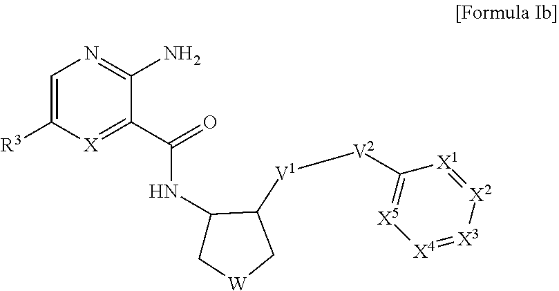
C1=C([R3])[X]=C(C(NC2C[W]CC2[V1][V2]C2=[X5][X4]=[X3][X2]=[X1]2)=O)C(N)=N1
